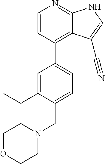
C1=CC(C2=CC=C(CN3CCOCC3)C(CC)=C2)=C2C(=N1)NC=C2C#N
